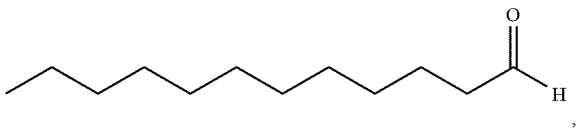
CCCCCCCCCCCC([H])=O
